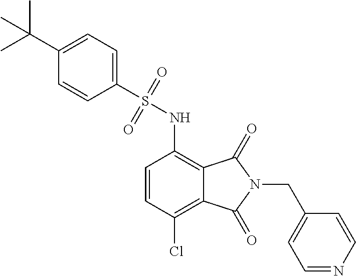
C1=CC(Cl)=C2C(=C1NS(=O)(=O)C1=CC=C(C(C)(C)C)C=C1)C(=O)N(CC1=CC=NC=C1)C2=O
